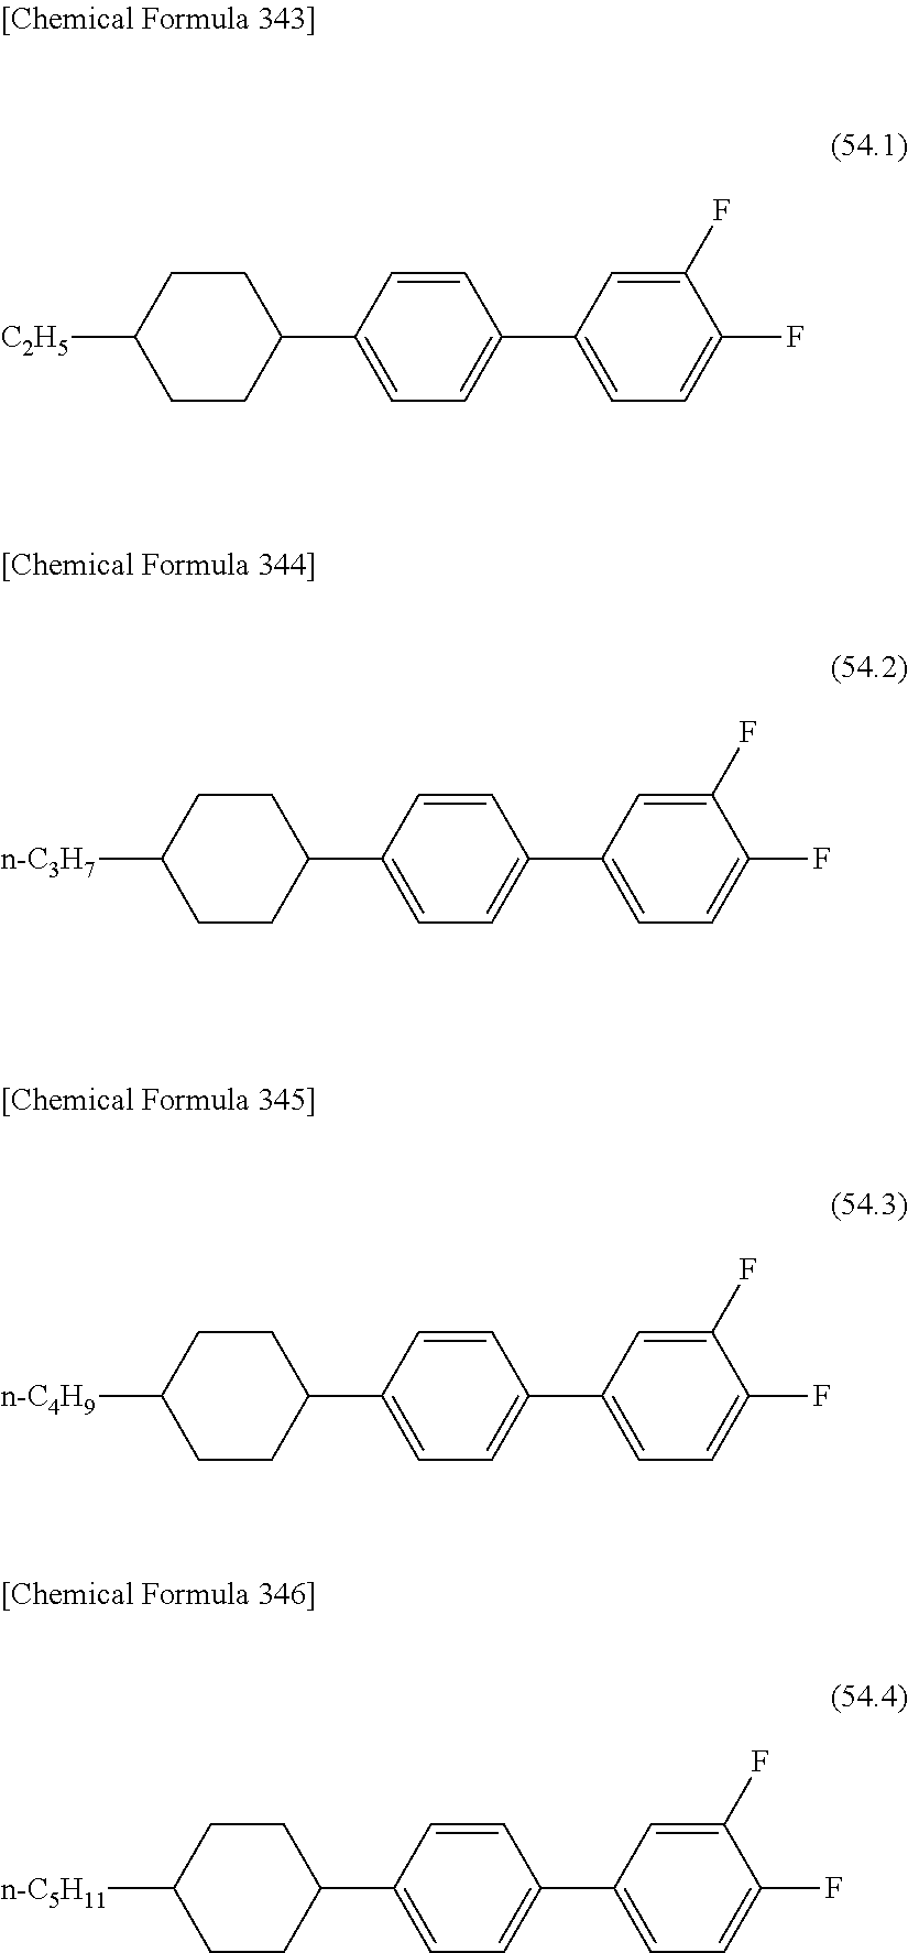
C1CC([C2H5])CCC1C1=CC=C(C2=CC=C(F)C(F)=C2)C=C1.C1CC([n-C3H7])CCC1C1=CC=C(C2=CC=C(F)C(F)=C2)C=C1.C1CC([n-C4H9])CCC1C1=CC=C(C2=CC=C(F)C(F)=C2)C=C1.C1CC([n-C5H11])CCC1C1=CC=C(C2=CC=C(F)C(F)=C2)C=C1
